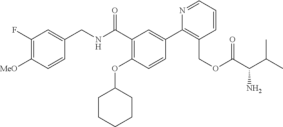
C1=CC([MeO])=C(F)C=C1CNC(C1=C(OC2CCCCC2)C=CC(C2=C(COC(C(C(C)C)N)=O)C=CC=N2)=C1)=O
